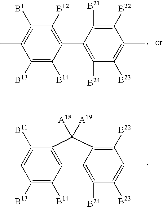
C1([B13])=C([B14])C(C2=C([B24])C([B23])=C(C)C([B22])=C2[B21])=C([B12])C([B11])=C1C.C1([B13])=C([B14])C2=C(C([B11])=C1C)C([A19])([A18])C1=C([B22])C(C)=C([B23])C([B24])=C21
